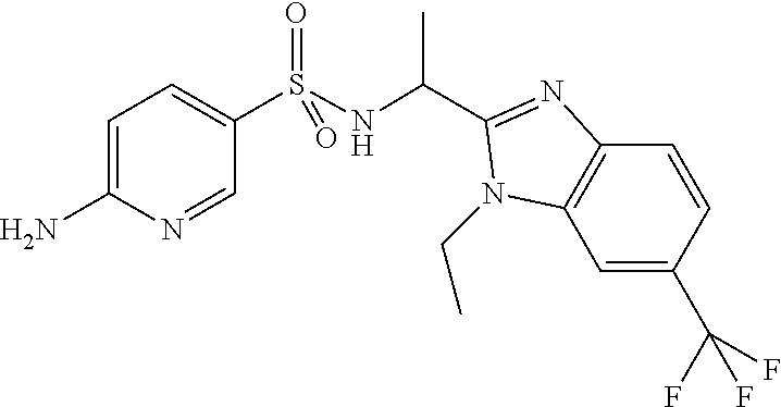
C1=C(N)N=CC(S(NC(C)C2=NC3=C(C=C(C(F)(F)F)C=C3)N2CC)(=O)=O)=C1
